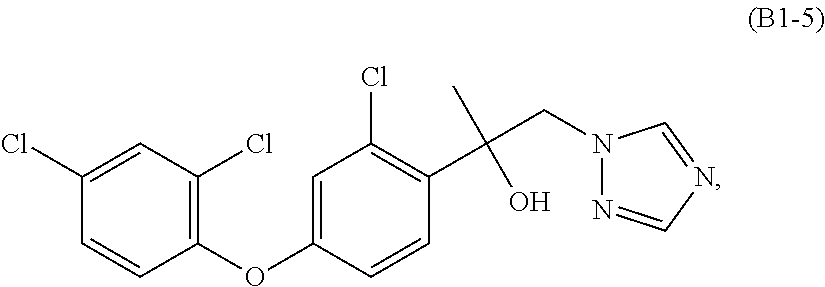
C(O)(CN1N=CN=C1)(C1=C(Cl)C=C(OC2=C(Cl)C=C(Cl)C=C2)C=C1)C
